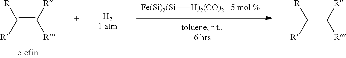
[Fe(Si)2(Si][H)2(CO)2].[R]C([R])=C([R])[R].[R]C([R])C([R])[R]
